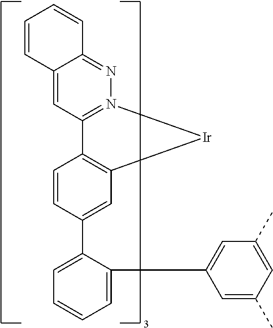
C1=C(C2=CC3=C(C=C2)C2=N(N=C4C(=C2)C=CC=C4)[Ir]3)C(C2=CC(C)=CC(C)=C2)=CC=C1
